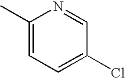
C1(C)=CC=C(Cl)C=N1
